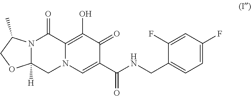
N12C([H])(CN3C(=C(O)C(=O)C(C(NCC4=CC=C(F)C=C4F)=O)=C3)C1=O)OCC2C
